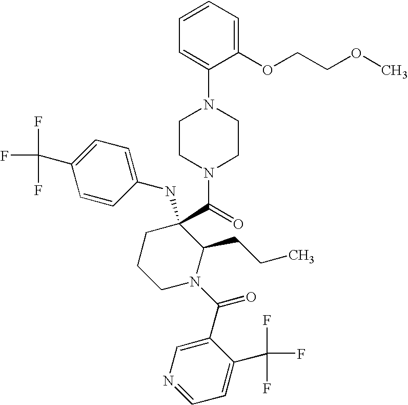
C1=CC(NC2(C(=O)N3CCN(C4=CC=CC=C4OCCOC)CC3)CCCN(C(=O)C3=CN=CC=C3C(F)(F)F)C2CCC)=CC=C1C(F)(F)F
